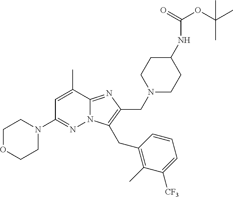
C1OCCN(C2=NN3C(=NC(CN4CCC(NC(OC(C)(C)C)=O)CC4)=C3CC3=C(C)C([CF3])=CC=C3)C(C)=C2)C1
